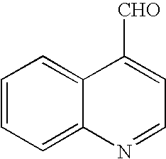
C1=CC=C2C(=C1)C([CHO])=CC=N2
